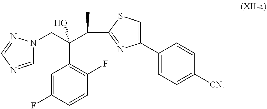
C1=C(F)C=CC(F)=C1C(C(C)C1=NC(C2=CC=C([CN])C=C2)=CS1)(CN1C=NC=N1)O
